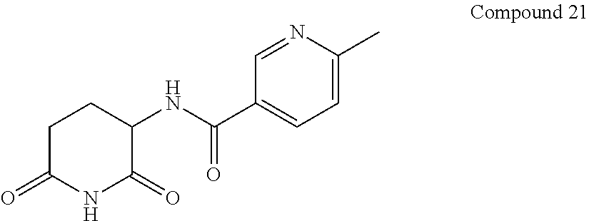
C1(NC(C2=CC=C(C)N=C2)=O)C(=O)NC(=O)CC1
